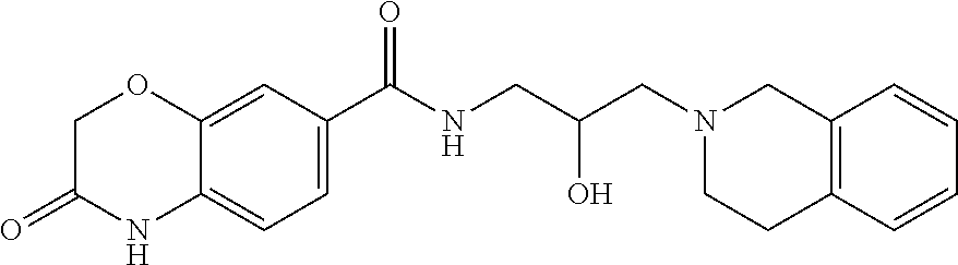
C12=CC(C(NCC(CN3CCC4=C(C3)C=CC=C4)O)=O)=CC=C1NC(=O)CO2
